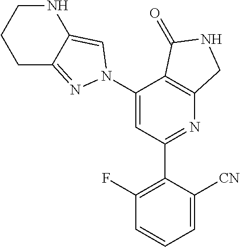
C1(C2=C(F)C=CC=C2[CN])=NC2=C(C(N3N=C4CCCNC4=C3)=C1)C(=O)NC2
